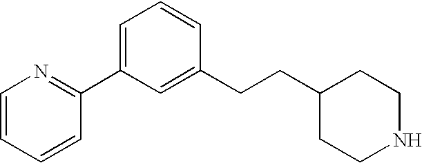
C1(CCC2=CC(C3=NC=CC=C3)=CC=C2)CCNCC1
